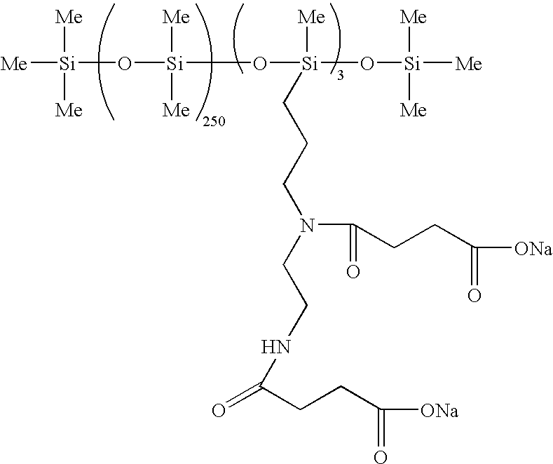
[Si]([Me])([Me])([Me])O[Si]([Me])([Me])O[Si]([Me])(O[Si]([Me])([Me])[Me])CCCN(CCNC(=O)CCC(=O)[ONa])C(=O)CCC(=O)[ONa]
